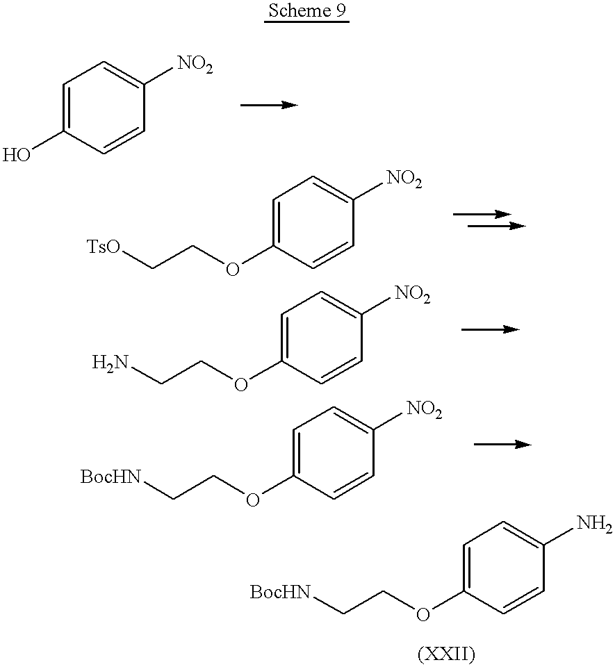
OC1=CC=C([NO2])C=C1.[TsO]CCOC1=CC=C([NO2])C=C1.NCCOC1=CC=C([NO2])C=C1.[BocHN]CCOC1=CC=C([NO2])C=C1.[BocHN]CCOC1=CC=C(N)C=C1
